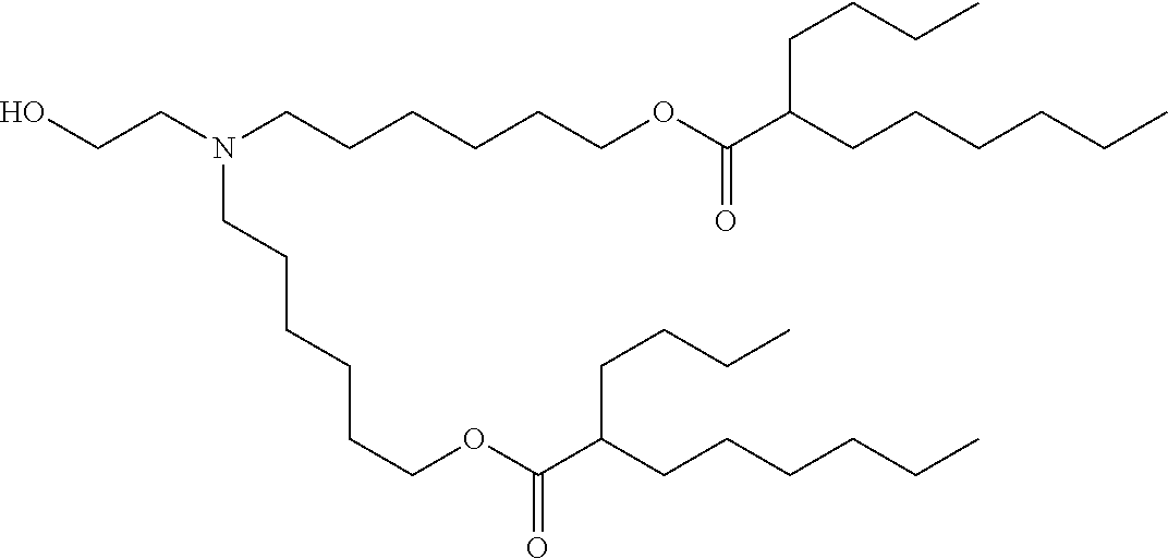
OCCN(CCCCCCOC(C(CCCCCC)CCCC)=O)CCCCCCOC(C(CCCCCC)CCCC)=O
